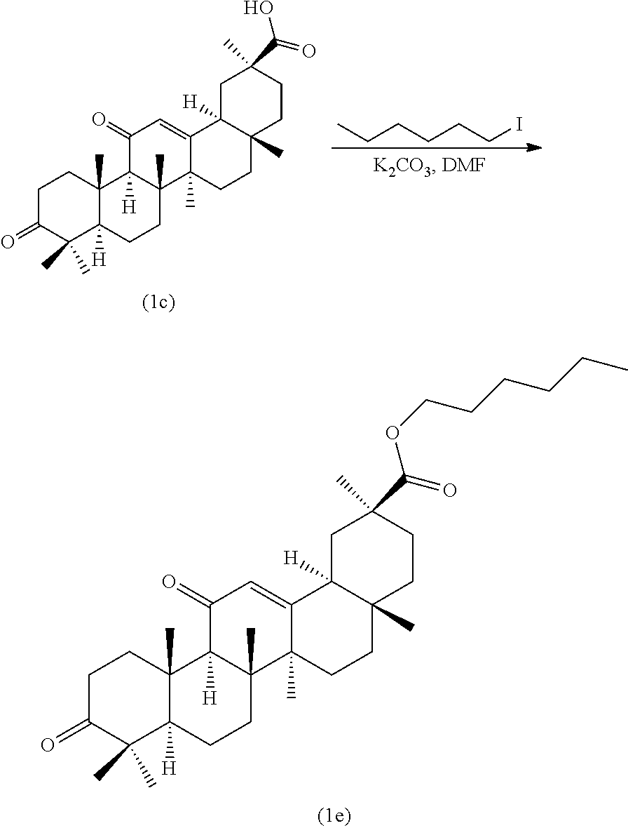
C1C(=O)C(C)(C)C2([H])C(C)(C1)C1([H])C(C)(CC2)C2(C)C(=CC1=O)C1([H])C(C)(CC2)CCC(C)(C(=O)OCCCCCC)C1.C1C(=O)C(C)(C)C2([H])C(C)(C1)C1([H])C(C)(CC2)C2(C)C(=CC1=O)C1([H])C(C)(CC2)CCC(C)(C(=O)O)C1.CCCCCCI
